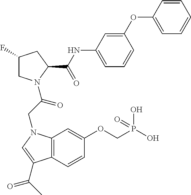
C1(F)CN(C(CN2C3=C(C=CC(OCP(=O)(O)O)=C3)C(C(C)=O)=C2)=O)C(C(NC2=CC=CC(OC3=CC=CC=C3)=C2)=O)C1
